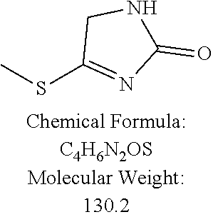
C1C(SC)=NC(=O)N1
